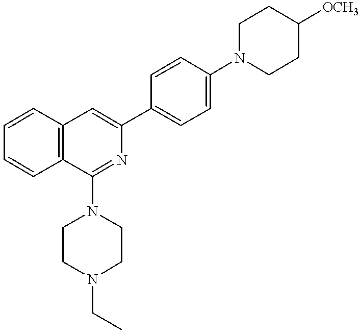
C12=C(C=CC=C1)C(N1CCN(CC)CC1)=NC(C1=CC=C(N3CCC([OCH3])CC3)C=C1)=C2
